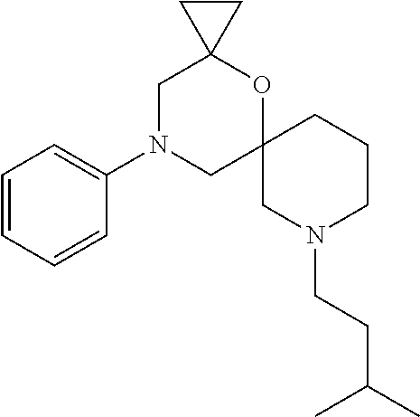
C1N(C2=CC=CC=C2)CC2(OC13CC3)CN(CCC(C)C)CCC2
